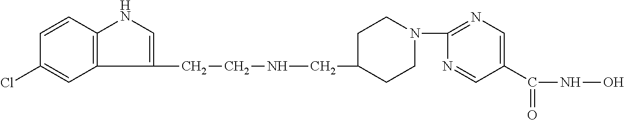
C1CN(C2=NC=C(C(=O)NO)C=N2)CCC1CNCCC1=CNC2=C1C=C(Cl)C=C2
